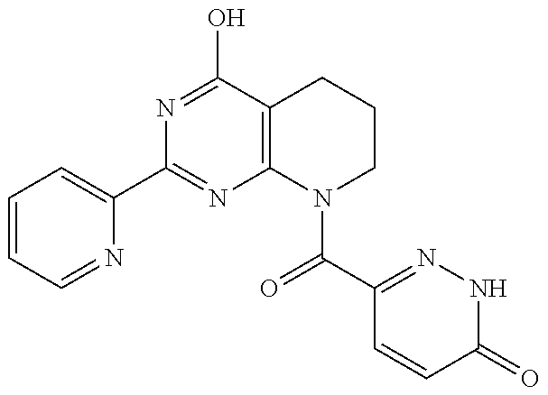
C1=CC=NC(C2=NC3=C(C(O)=N2)CCCN3C(C2=NNC(=O)C=C2)=O)=C1
